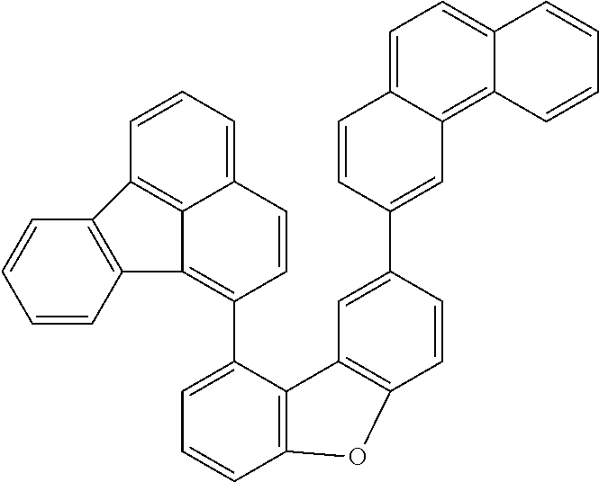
C1=CC2=C(C=C1)C1=C3C2=C(C2=CC=CC4=C2C2=C(C=CC(C5=CC6=C7C(=CC=C6C=C5)C=CC=C7)=C2)O4)C=CC3=CC=C1
